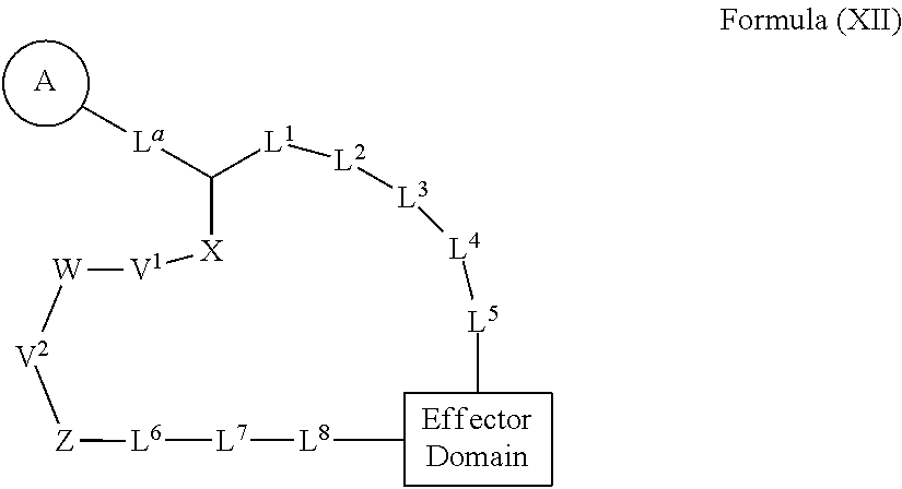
[A].C[L5][L4][L3][L2][L1]C([X][V1][W][V2][Z][L6][L7][L8]C)[La]C
